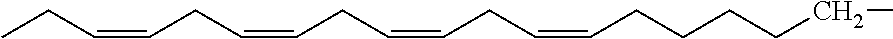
CCC=CCC=CCC=CCC=CCCCCCC
